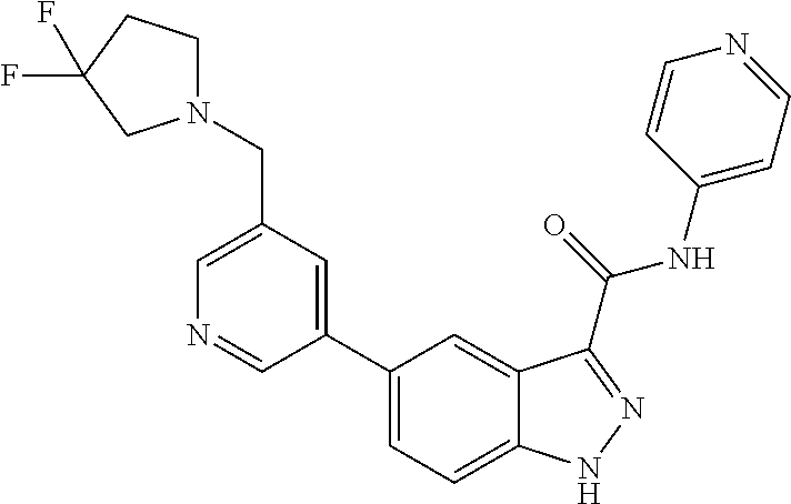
C1(CN2CCC(F)(F)C2)=CN=CC(C2=CC=C3C(=C2)C(C(NC2=CC=NC=C2)=O)=NN3)=C1
